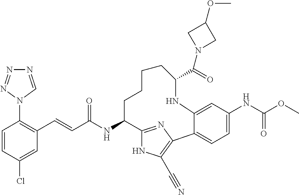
C(C(NC1C2=NC(=C(C#N)N2)C2=CC=C(NC(OC)=O)C=C2NC(C(N2CC(OC)C2)=O)CCCC1)=O)=CC1=C(N2C=NN=N2)C=CC(Cl)=C1
